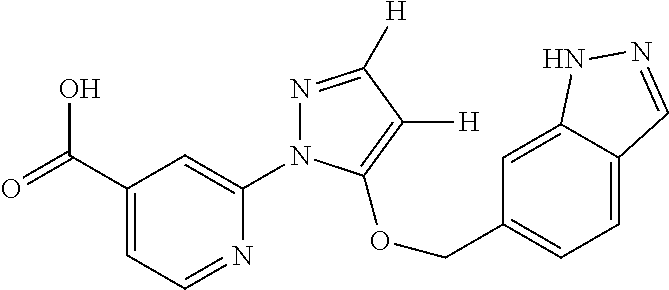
C1(C(=O)O)=CC=NC(N2N=C([H])C([H])=C2OCC2=CC=C3C(=C2)NN=C3)=C1
